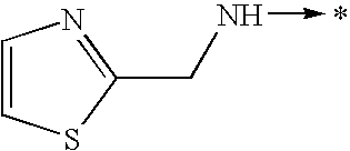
C1=CSC(CN->C)=N1
